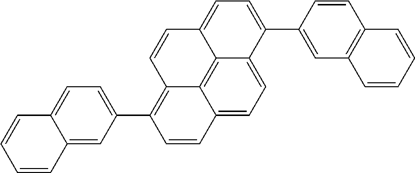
C12=CC=C3C4=C1C(=C(C1=CC=C5C(=C1)C=CC=C5)C=C2)C=CC4=CC=C3C1=CC2=C(C=C1)C=CC=C2
